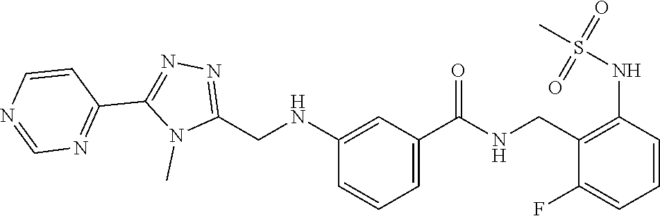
N1=C(C2=NN=C(CNC3=CC(C(=O)NCC4=C(NS(C)(=O)=O)C=CC=C4F)=CC=C3)N2C)C=CN=C1
